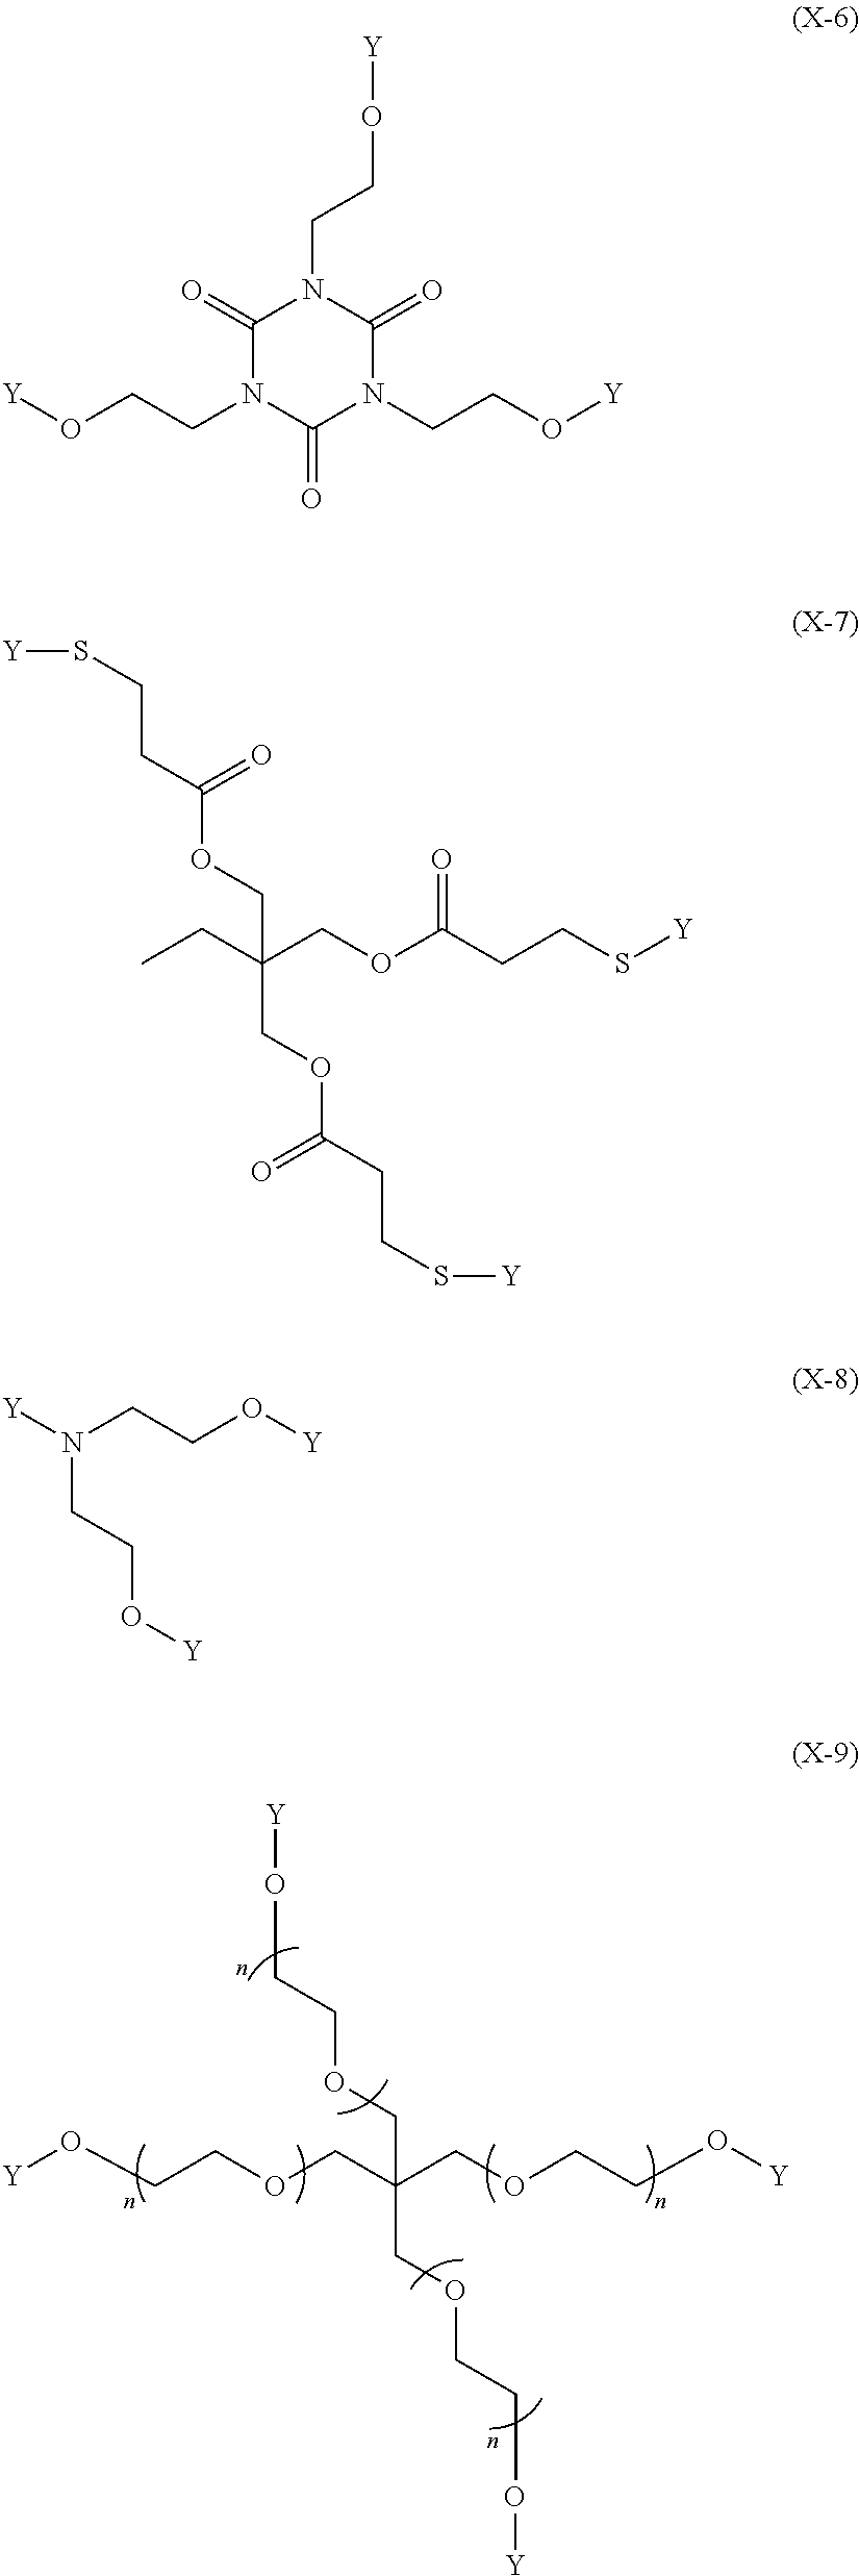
C(CO[Y])OCC(COCCO[Y])(COCCO[Y])COCCO[Y].C1(=O)N(CCO[Y])C(=O)N(CCO[Y])C(=O)N1CCO[Y].[Y]SCCC(OCC(COC(CCS[Y])=O)(COC(CCS[Y])=O)CC)=O.N(CCO[Y])([Y])CCO[Y]
